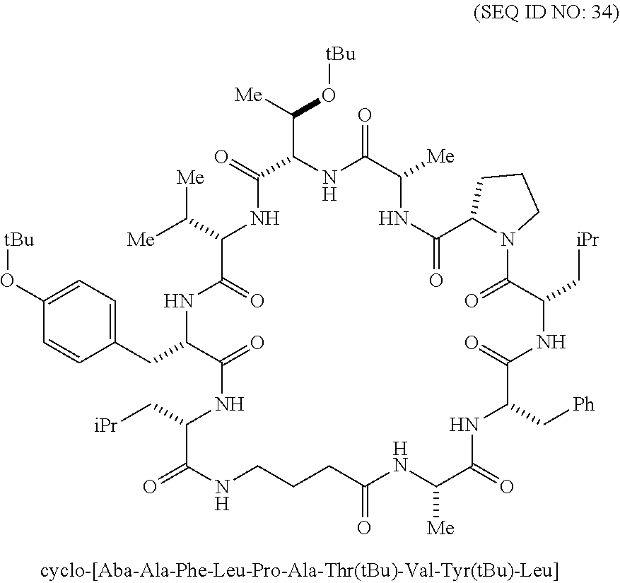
C1(CC2C(=O)NC(C[iPr])C(=O)NCCCC(=O)NC([Me])C(=O)NC(C[Ph])C(=O)NC(C[iPr])C(=O)N3CCCC3C(=O)NC([Me])C(=O)NC(C(O[tBu])[Me])C(=O)NC(C([Me])[Me])C(=O)N2)=CC=C(O[tBu])C=C1
